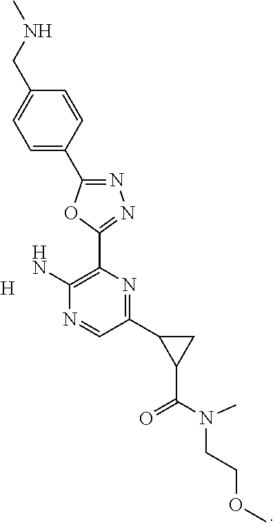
[H].C1=CC(C2=NN=C(C3=C(N)N=CC(C4C(C(=O)N(C)CCOC)C4)=N3)O2)=CC=C1CNC
